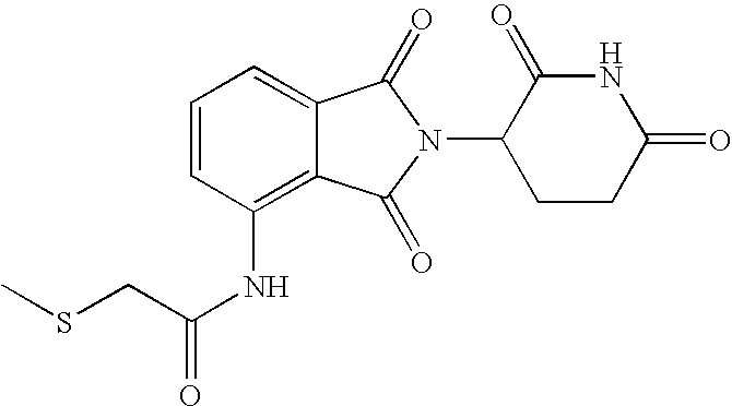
C1=C2C(=C(NC(CSC)=O)C=C1)C(=O)N(C1CCC(=O)NC1=O)C2=O
